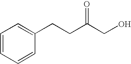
C1=CC=CC(CCC(CO)=O)=C1
